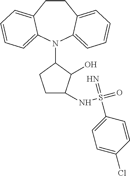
C1CC2=CC=CC=C2N(C2C(O)C(NS(=O)(=N)C3=CC=C(Cl)C=C3)CC2)C2=CC=CC=C12
